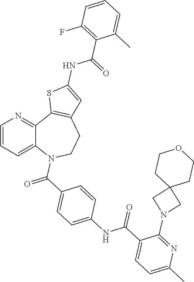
C12=CC=CN=C1C1=C(CCN2C(=O)C2=CC=C(NC(C3=CC=C(C)N=C3N3CC4(C3)CCOCC4)=O)C=C2)C=C(NC(=O)C2=C(F)C=CC=C2C)S1
